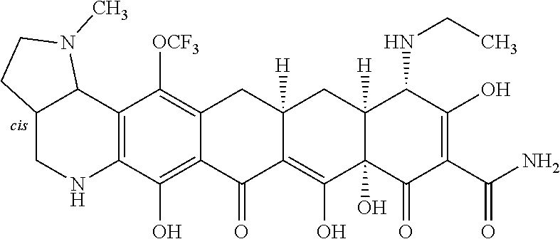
C12=C(O)C3=C(C([OCF3])=C1CC1([H])C(=C(O)C4(O)C([H])(C1)C(NCC)C(O)=C(C(N)=O)C4=O)C2=O)C1C(CN3)CCN1C
